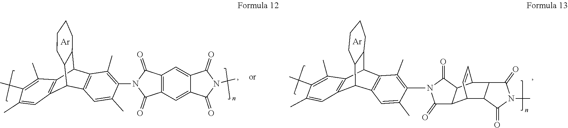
[Ar].C1=C(C)C(N2C(=O)C3=C(C=C4C(=C3)C(=O)N(C)C4=O)C2=O)=C(C)C2=C1C1C3=C(C2C2CCCCC21)C(C)=C(C)C(C)=C3.[Ar].C1(=O)C2C(C(=O)N1C)C1C3C(=O)N(C4=C(C)C5=C(C=C4C)C4C6=C(C5C5CCCCC54)C(C)=C(C)C(C)=C6)C(=O)C3C2C=C1
